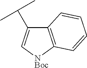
C12=C([NBoc]C=C1C(C)C)C=CC=C2
